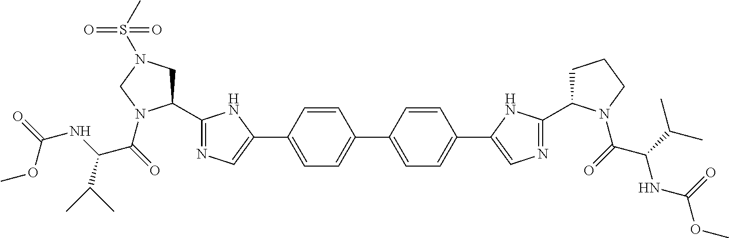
COC(=O)NC(C(C)C)C(=O)N1C(C2=NC=C(C3=CC=C(C4=CC=C(C5=CN=C(C6CCCN6C(C(NC(=O)OC)C(C)C)=O)N5)C=C4)C=C3)N2)CN(S(C)(=O)=O)C1
